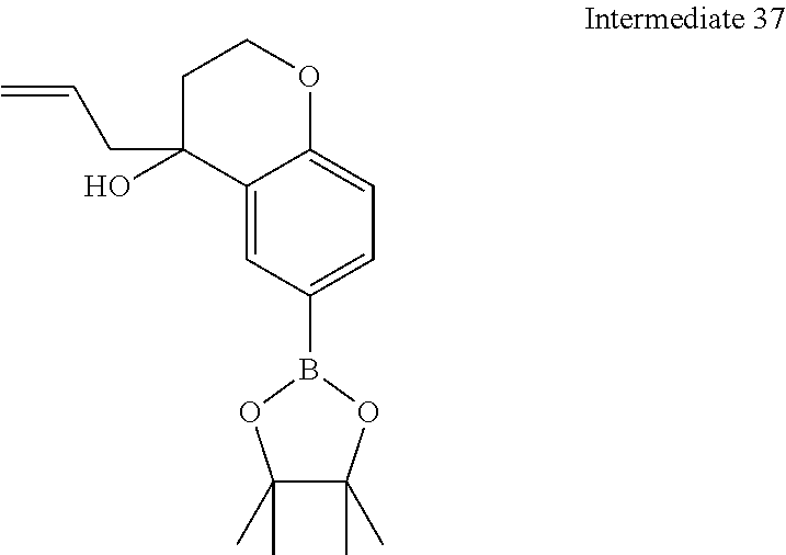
C12=CC(B3OC(C)(C)C(C)(C)O3)=CC=C1OCCC2(O)CC=C
